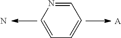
C1=CC=CC=N1.[A].N
